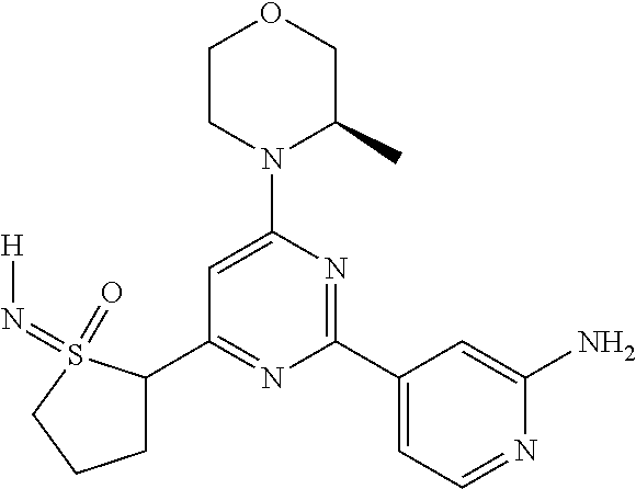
C1(C2=NC(C3=CC=NC(N)=C3)=NC(N3C(C)COCC3)=C2)CCCS1(=O)=N[H]
